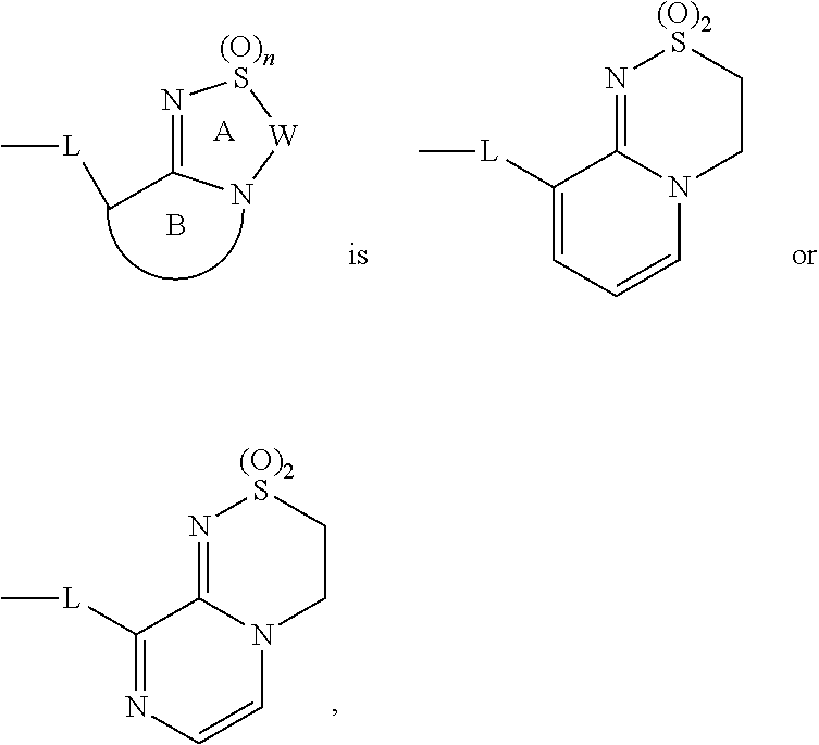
N1=C2N(CCS1)C=CN=C2[L]C.[(O)2].N1=C2N(CCS1)C=CC=C2[L]C.[(O)2].[A].N1=C(C[L]C)N[W]S1.B
